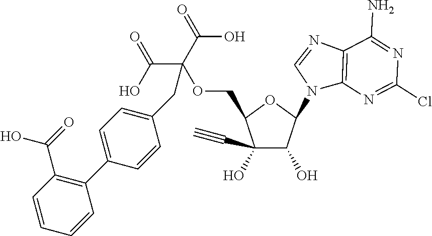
C1(C#C)(O)C(O)C(N2C3=C(N=C2)C(N)=NC(Cl)=N3)OC1COC(CC1=CC=C(C2=C(C(O)=O)C=CC=C2)C=C1)(C(=O)O)C(O)=O
